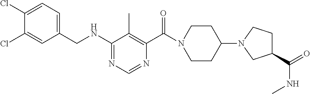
C1(Cl)=CC(CNC2=NC=NC(C(=O)N3CCC(N4CC(C(NC)=O)CC4)CC3)=C2C)=CC=C1Cl
